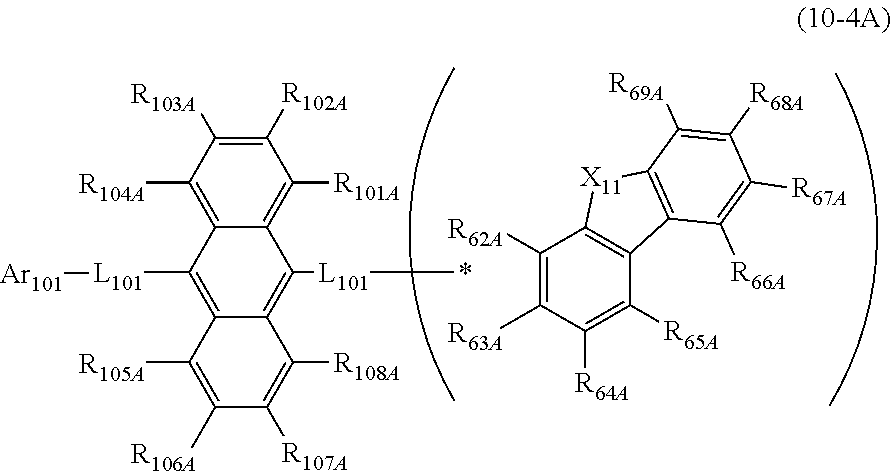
[R106A]C1=C([R105A])C2=C([L101][Ar101])C3=C([R104A])C([R103A])=C([R102A])C([R101A])=C3C([L101]*)=C2C([R108A])=C1[R107A].C1([R62A])=C([R63A])C([R64A])=C([R65A])C2=C1[X11]C1=C2C([R66A])=C([R67A])C([R68A])=C1[R69A]
